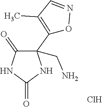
C1(=O)C(C2=C(C)C=NO2)(CN)NC(=O)N1.Cl
